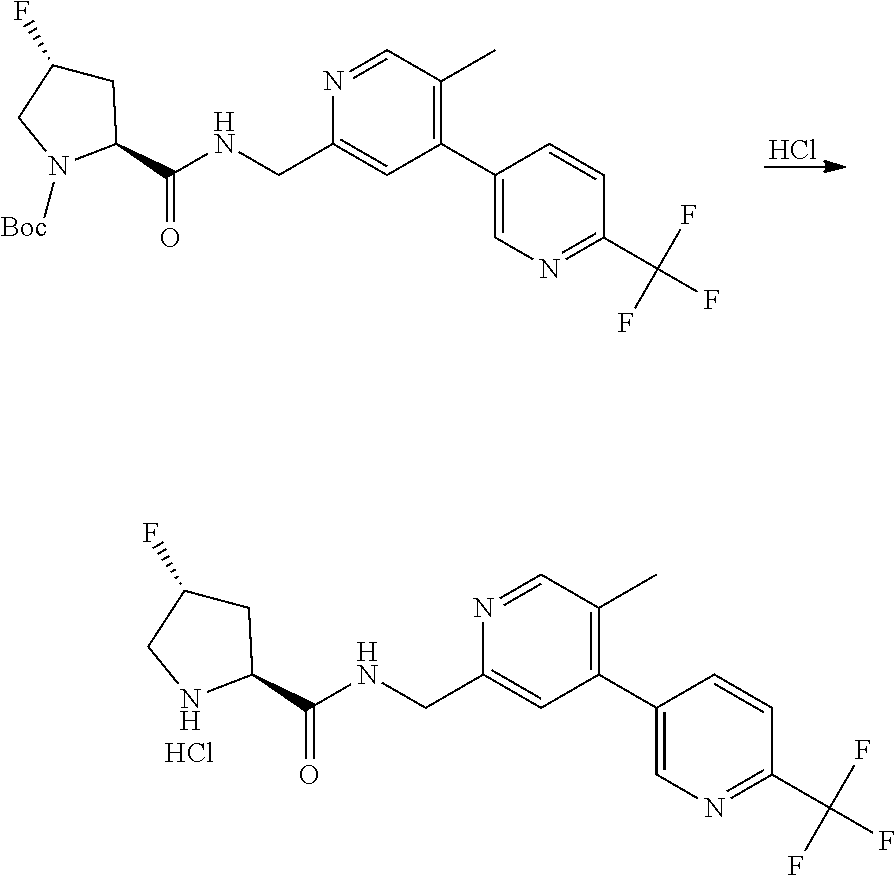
C1C(F)CNC1C(NCC1=CC(C2=CN=C(C(F)(F)F)C=C2)=C(C)C=N1)=O.Cl.Cl.C1C(F)CN([Boc])C1C(NCC1=CC(C2=CN=C(C(F)(F)F)C=C2)=C(C)C=N1)=O
